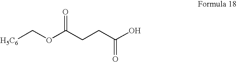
[H5C6]COC(CCC(O)=O)=O
